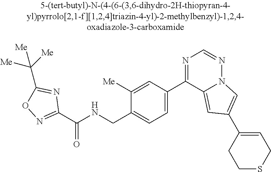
C1(C(NCC2=CC=C(C3=NC=NN4C3=CC(C3=CCSCC3)=C4)C=C2[Me])=O)=NOC(C([Me])([Me])[Me])=N1
